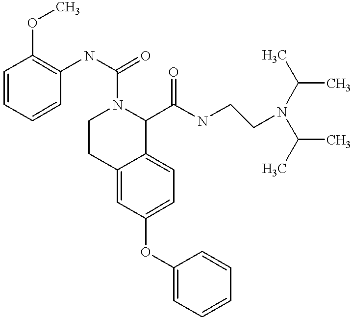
O(C1=CC=C2C(=C1)CCN(C(=O)NC1=C(OC)C=CC=C1)C2C(NCCN(C(C)C)C(C)C)=O)C1=CC=CC=C1
